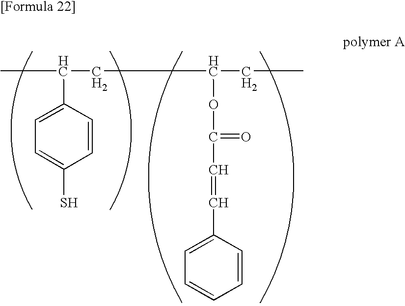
CC(CC(CC)OC(=O)C=CC1=CC=CC=C1)C1=CC=C(S)C=C1
